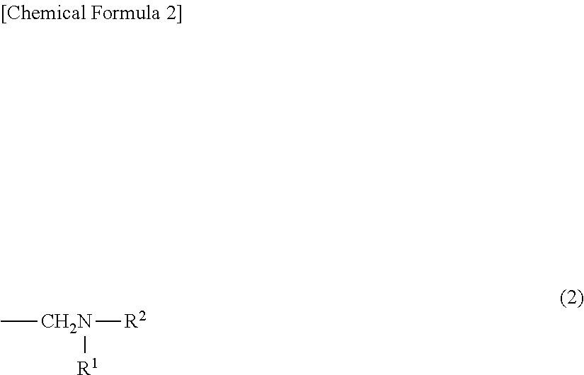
C[CH2N]([R2])[R1]
